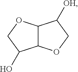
C12C(OCC1O)C([OH])CO2
